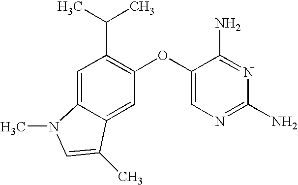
C1=C2C(=CC(OC3=CN=C(N)N=C3N)=C1C(C)C)C(C)=CN2C
